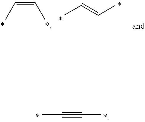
CC=CC.CC=CC.CC#CC
